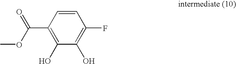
C1=CC(C(OC)=O)=C(O)C(O)=C1F
